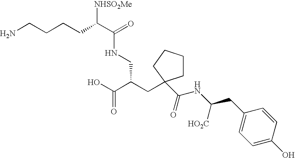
NCCCCC(C(=O)NCC(C(O)=O)CC1(C(NC(CC2=CC=C(O)C=C2)[HO2C])=O)CCCC1)[NHSO2Me]
